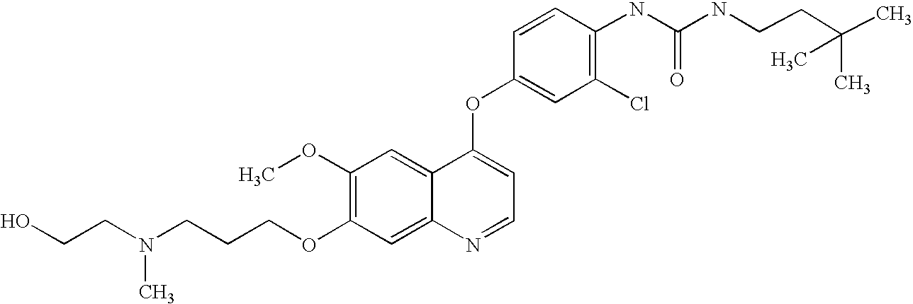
C1=CC(OC2=CC=NC3=CC(OCCCN(CCO)C)=C(OC)C=C23)=CC(Cl)=C1NC(=O)NCCC(C)(C)C
